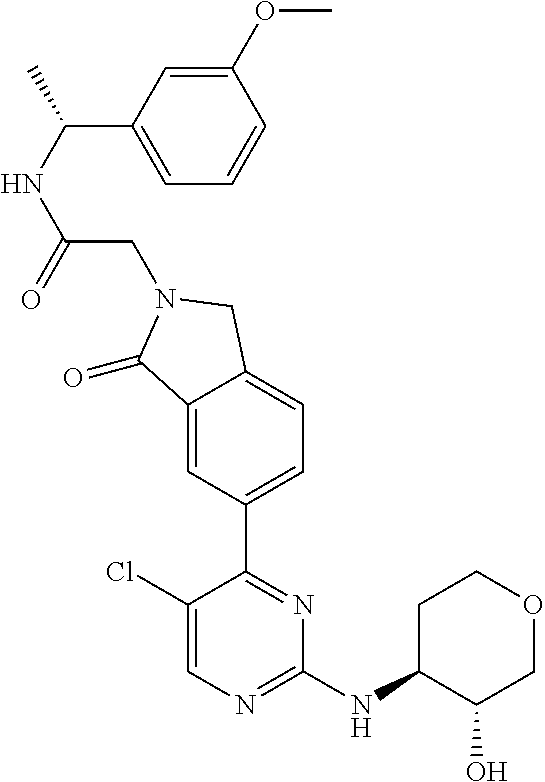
C1(Cl)=CN=C(NC2CCOCC2O)N=C1C1=CC=C2C(=C1)C(=O)N(CC(NC(C)C1=CC=CC(OC)=C1)=O)C2
